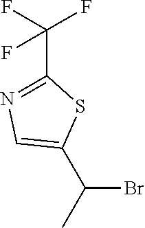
C(Br)(C)C1=CN=C(C(F)(F)F)S1
